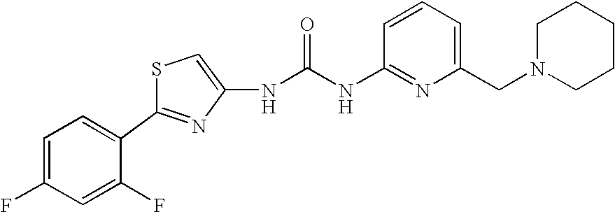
C(NC1=NC(CN2CCCCC2)=CC=C1)(=O)NC1=CSC(C2=CC=C(F)C=C2F)=N1
